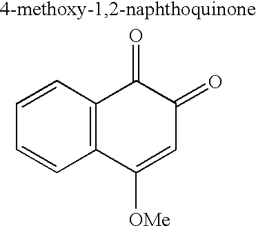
C1=CC2=C(C=C1)C([OMe])=CC(=O)C2=O
